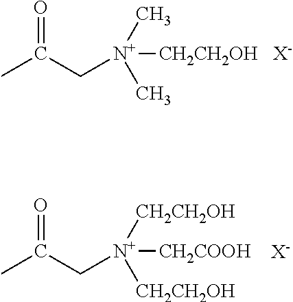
O=C(C[N+]([CH2CH2OH])(C)C)C.[X-].O=C(C[N+]([CH2CH2OH])([CH2COOH])[CH2CH2OH])C.[X-]
